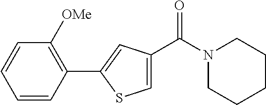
C1=CC(C2=CC(C(N3CCCCC3)=O)=CS2)=C([OMe])C=C1
